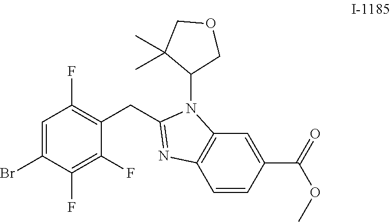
C1=C(Br)C(F)=C(F)C(CC2=NC3=C(N2C2COCC2(C)C)C=C(C(OC)=O)C=C3)=C1F
